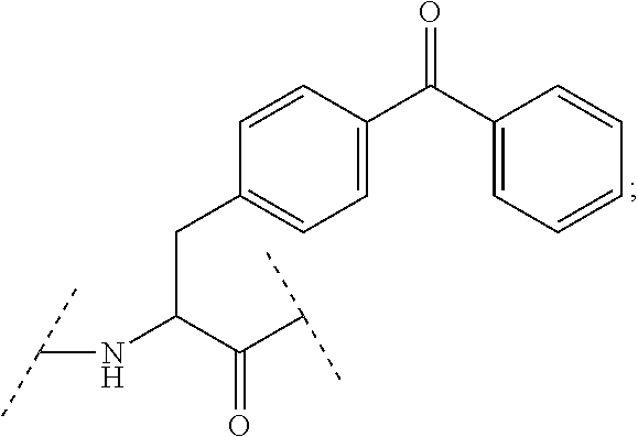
C1(CC(C(=O)C(C)C)NC(C)C)=CC=C(C(C2=CC=CC=C2)=O)C=C1
